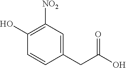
C1(CC(O)=O)=CC([NO2])=C(O)C=C1
